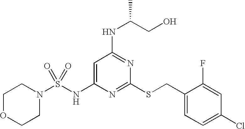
C1=C(NS(N2CCOCC2)(=O)=O)N=C(SCC2=CC=C(Cl)C=C2F)N=C1NC(CO)C
